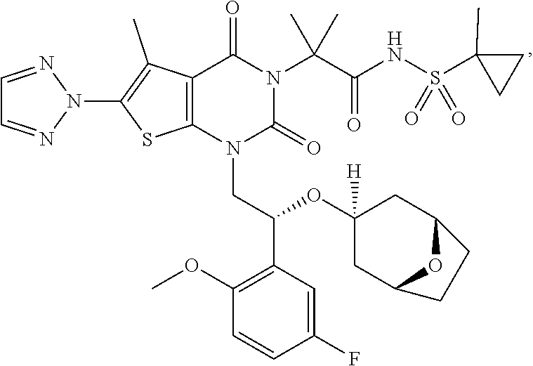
C1=NN(C2=C(C)C3=C(S2)N(CC(C2=C(OC)C=CC(F)=C2)OC2([H])CC4OC(C2)CC4)C(=O)N(C(C(NS(C2(C)CC2)(=O)=O)=O)(C)C)C3=O)N=C1
